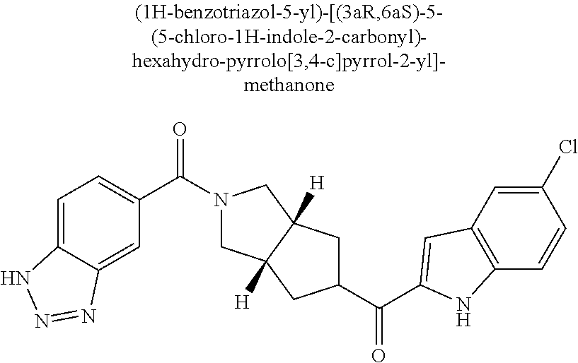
C1=C2C(=CC(C(N3CC4([H])C([H])(C3)CC(C(=O)C3=CC5=C(C=CC(Cl)=C5)N3)C4)=O)=C1)N=NN2
